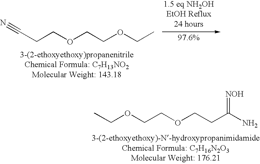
N#CCCOCCOCC.C(COCCOCC)C(N)=[NOH]
